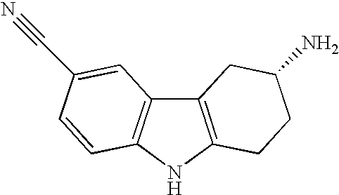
C12=C(NC3=C1C=C(C#N)C=C3)CCC(N)C2
